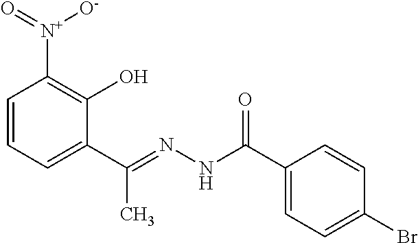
C1=CC=C(C(=NNC(C2=CC=C(Br)C=C2)=O)C)C(O)=C1[N+]([O-])=O
